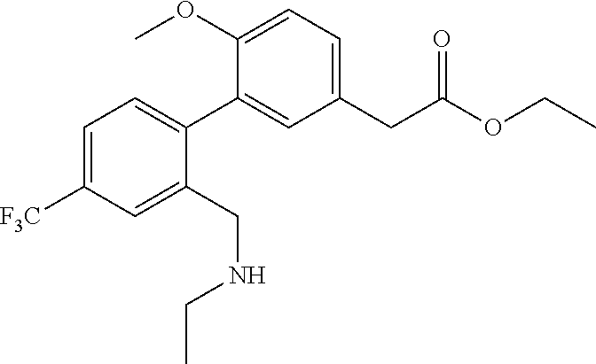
C1(C2=CC=C([F3C])C=C2CNCC)=CC(CC(OCC)=O)=CC=C1OC
